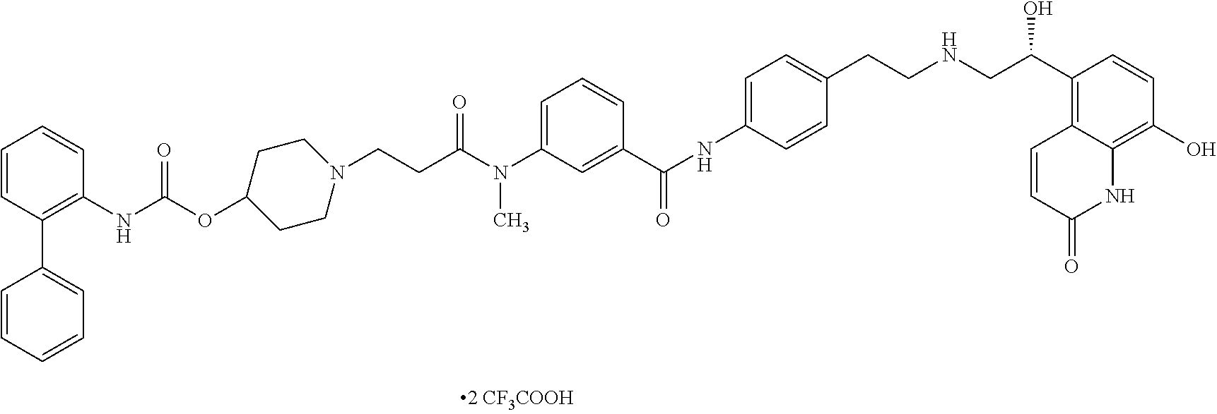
C1=CC(C2=CC=CC=C2)=C(NC(OC2CCN(CCC(N(C3=CC=CC(C(NC4=CC=C(CCNCC(C5=C6C(=C(O)C=C5)NC(=O)C=C6)O)C=C4)=O)=C3)C)=O)CC2)=O)C=C1
